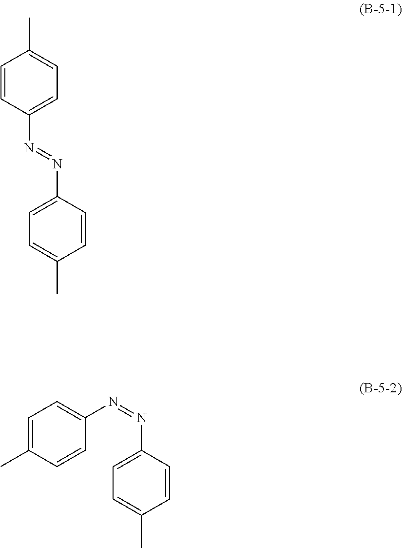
C1=CC(N=NC2=CC=C(C)C=C2)=CC=C1C.N(=NC1=CC=C(C)C=C1)C1=CC=C(C)C=C1
